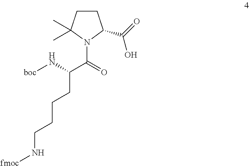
N(C(C(N1C(C(O)=O)CCC1(C)C)=O)CCCCN[fmoc])[boc]
